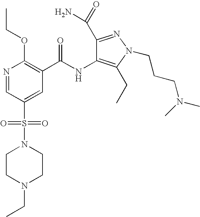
CCOC1=C(C(NC2=C(CC)N(CCCN(C)C)N=C2C(=O)N)=O)C=C(S(N2CCN(CC)CC2)(=O)=O)C=N1
